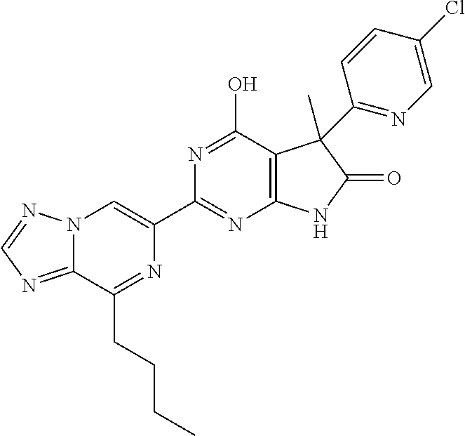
C12=NC=NN1C=C(C1=NC3=C(C(O)=N1)C(C)(C1=NC=C(Cl)C=C1)C(=O)N3)N=C2CCCC
